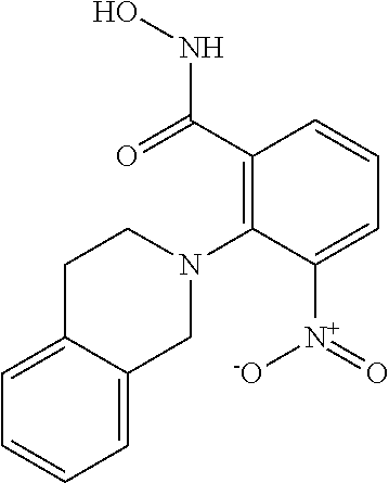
C1=C([N+]([O-])=O)C(N2CC3=CC=CC=C3CC2)=C(C(NO)=O)C=C1
